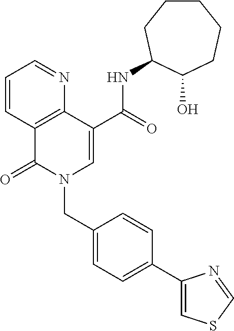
C1=CC2=C(N=C1)C(C(=O)NC1CCCCCC1O)=CN(CC1=CC=C(C3=CSC=N3)C=C1)C2=O
